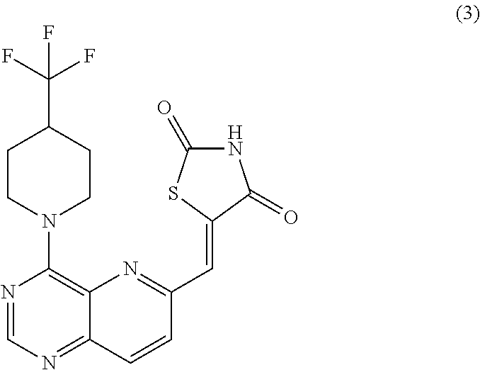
C(C1CCN(C2=C3C(=NC=N2)C=CC(C=C2C(=O)NC(=O)S2)=N3)CC1)(F)(F)F
